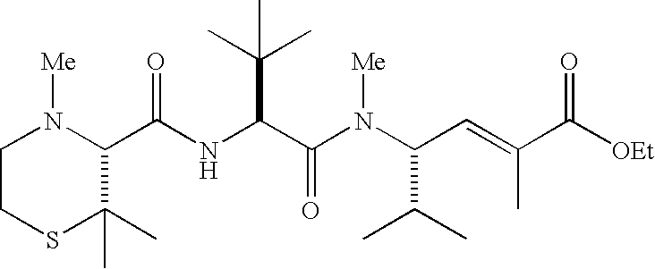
C(NC(C(N(C(C=C(C([OEt])=O)C)C(C)C)[Me])=O)C(C)(C)C)(C1N([Me])CCSC1(C)C)=O
